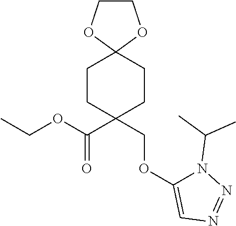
C1COC2(O1)CCC(COC1=CN=NN1C(C)C)(C(=O)OCC)CC2
